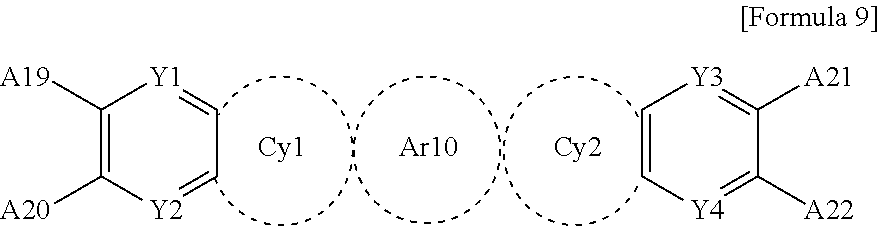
C1([A19])=C([A20])[Y2]=CC=[Y1]1.[Ar10].[Cy2].C1=C[Y4]=C([A22])C([A21])=[Y3]1
